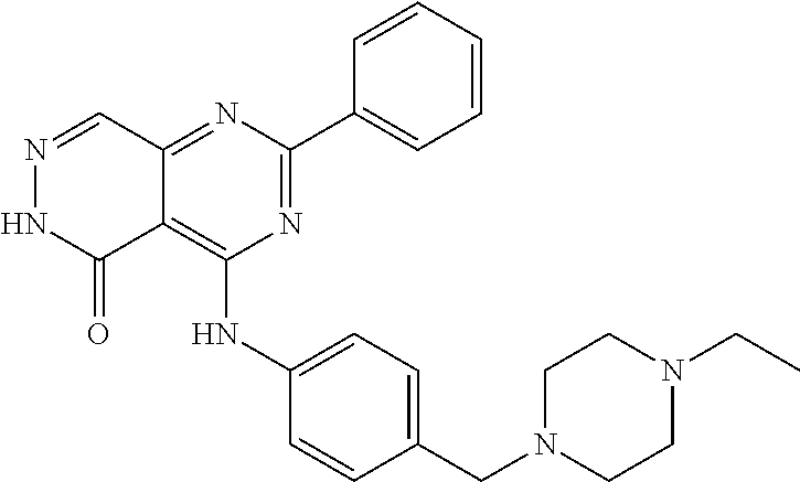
N1=CC2=NC(C3=CC=CC=C3)=NC(NC3=CC=C(CN4CCN(CC)CC4)C=C3)=C2C(=O)N1
